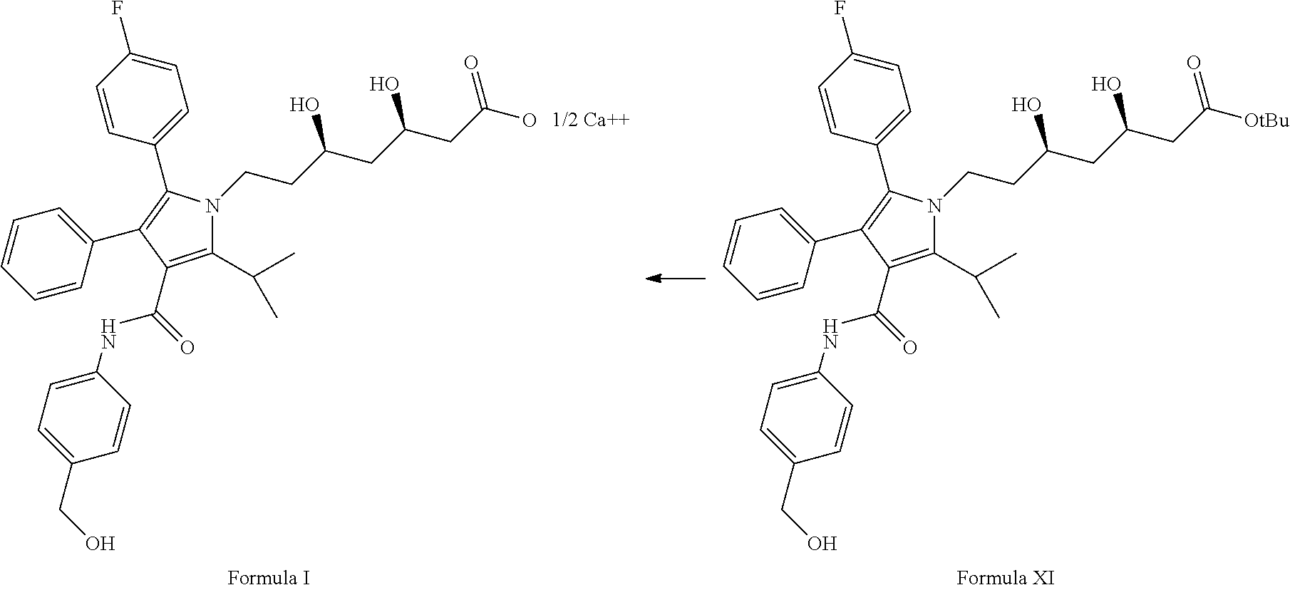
N1(CCC(CC(O)CC(O)=O)O)C(C(C)C)=C(C(NC2=CC=C(CO)C=C2)=O)C(C2=CC=CC=C2)=C1C1=CC=C(F)C=C1.N1(CCC(CC(O)CC([OtBu])=O)O)C(C(C)C)=C(C(NC2=CC=C(CO)C=C2)=O)C(C2=CC=CC=C2)=C1C1=CC=C(F)C=C1
